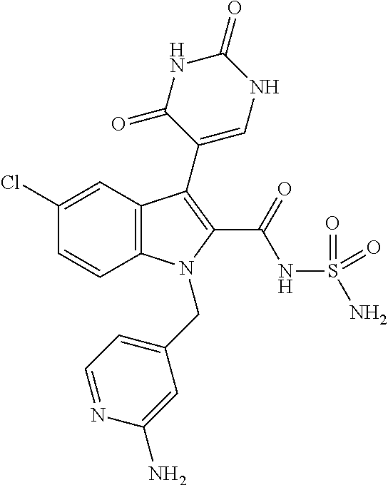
C1(Cl)=CC2=C(C=C1)N(CC1=CC=NC(N)=C1)C(C(NS(N)(=O)=O)=O)=C2C1=CNC(=O)NC1=O
